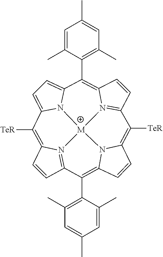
C1=CC2=N3C1=C([TeR])C1=CC=C4N1[M]31N3=C(C=CC3=C4C3=C(C)C=C(C)C=C3C)C([TeR])=C3C=CC(=C2C2=C(C)C=C(C)C=C2C)N31
